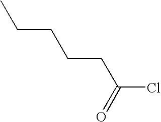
CCCCCC(Cl)=O
